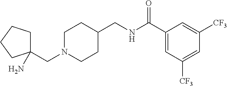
C1N(CC2(N)CCCC2)CCC(CNC(C2=CC([CF3])=CC([CF3])=C2)=O)C1
